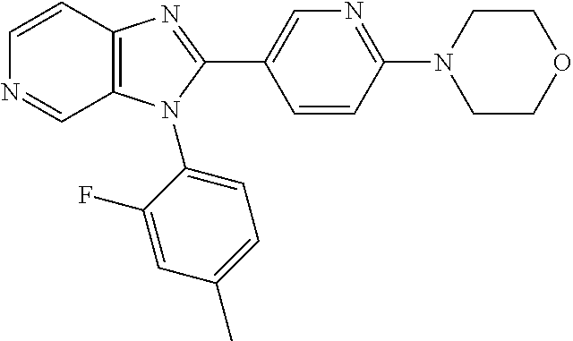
C1=CC2=C(C=N1)N(C1=CC=C(C)C=C1F)C(C1=CN=C(N3CCOCC3)C=C1)=N2
